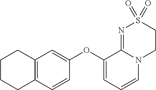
C1(OC2=CC3=C(C=C2)CCCC3)=CC=CN2C1=NS(=O)(=O)CC2
